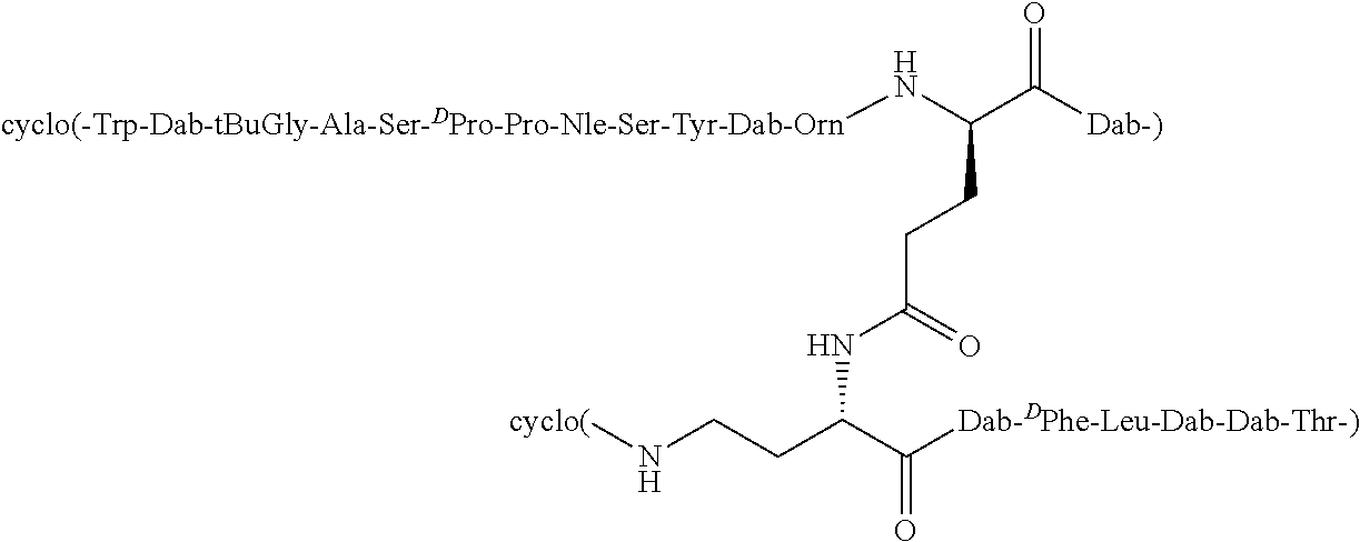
C(C([Dab-)])=O)(CCC(=O)NC(CCN[cyclo(])C([Dab-DPhe-Leu-Dab-Dab-Thr-)])=O)N[cyclo(-Trp-Dab-tBuGly-Ala-Ser-DPro-Pro-Nle-Ser-Tyr-Dab-Orn]
